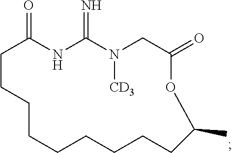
C1CCCCCCCCC(C)OC(=O)CN([CD3])C(=N)NC1=O
